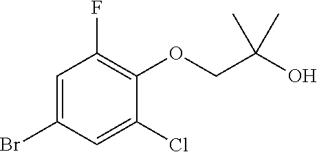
C1=C(Br)C=C(Cl)C(OCC(O)(C)C)=C1F
